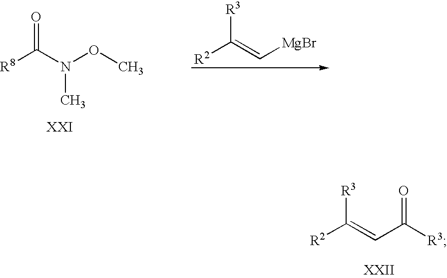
[R8]C(N(OC)C)=O.[R2]C(=C[MgBr])[R3].[R2]C(=CC([R3])=O)[R3]
